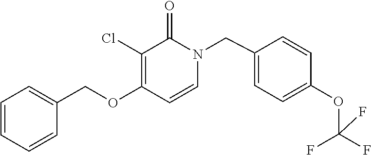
O(C1=C(Cl)C(=O)N(CC2=CC=C(OC(F)(F)F)C=C2)C=C1)CC1=CC=CC=C1
